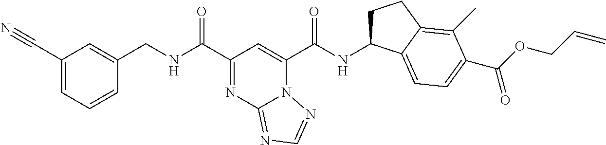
C1(C#N)=CC=CC(CNC(C2=NC3=NC=NN3C(C(NC3CCC4=C(C)C(C(=O)OCC=C)=CC=C34)=O)=C2)=O)=C1
